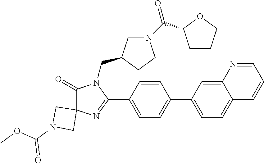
C1(=O)C2(N=C(C3=CC=C(C4=CC=C5C(=C4)N=CC=C5)C=C3)N1CC1CN(C(=O)C3CCCO3)CC1)CN(C(OC)=O)C2
